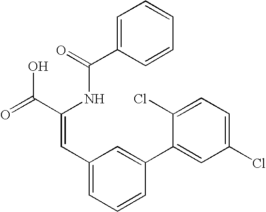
C1=C(C(=O)NC(C(=O)O)=CC2=CC=CC(C3=CC(Cl)=CC=C3Cl)=C2)C=CC=C1
